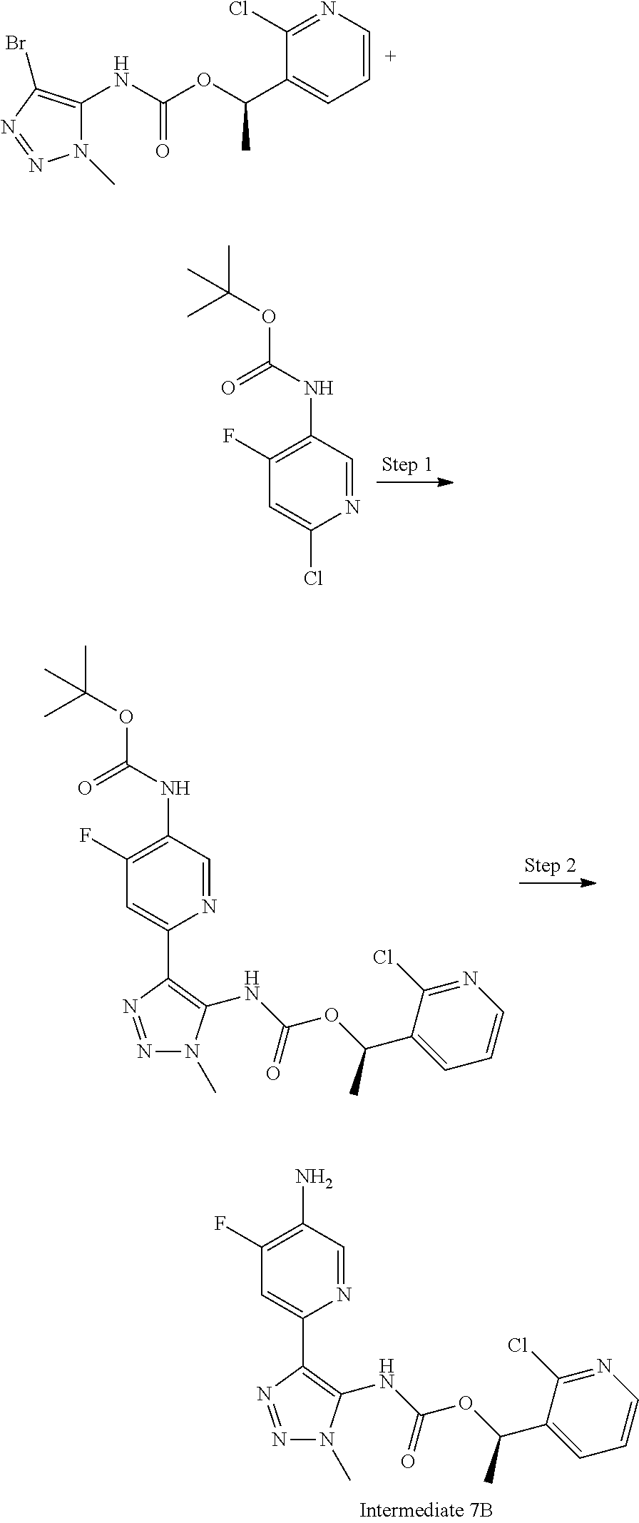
C1(F)=C(NC(OC(C)(C)C)=O)C=NC(Cl)=C1.C1=CN=C(Cl)C(C(OC(NC2=C(Br)N=NN2C)=O)C)=C1.C1(F)=C(NC(OC(C)(C)C)=O)C=NC(C2=C(NC(OC(C3=CC=CN=C3Cl)C)=O)N(C)N=N2)=C1.C1(F)=C(N)C=NC(C2=C(NC(OC(C3=CC=CN=C3Cl)C)=O)N(C)N=N2)=C1
